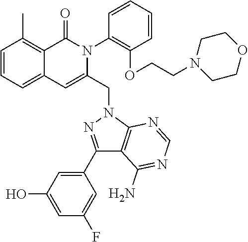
C1=CC=C2C(=C1C)C(=O)N(C1=C(OCCN3CCOCC3)C=CC=C1)C(CN1C3=C(C(N)=NC=N3)C(C3=CC(O)=CC(F)=C3)=N1)=C2
